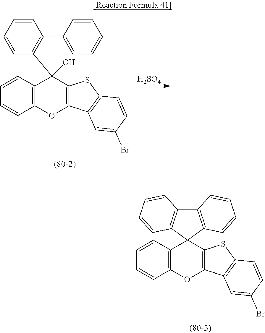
C1=CC2=C(C=C1)OC1=C(C23C2=C(C4=C3C=CC=C4)C=CC=C2)SC2=C1C=C(Br)C=C2.C1=CC2=C(C=C1)OC1=C(C2(C2=C(C3=CC=CC=C3)C=CC=C2)O)SC2=C1C=C(Br)C=C2.[H2SO4]
